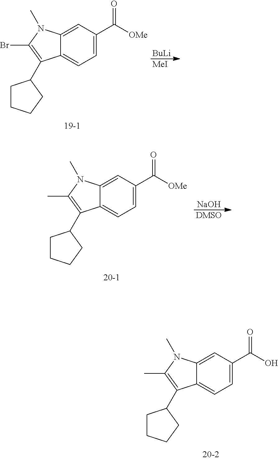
C12=CC(C([OMe])=O)=CC=C1C(C1CCCC1)=C(Br)N2C.[BuLi].[MeI].C12=CC(C([OMe])=O)=CC=C1C(C1CCCC1)=C(C)N2C.[NaOH].[DMSO].C12=CC(C(O)=O)=CC=C1C(C1CCCC1)=C(C)N2C
